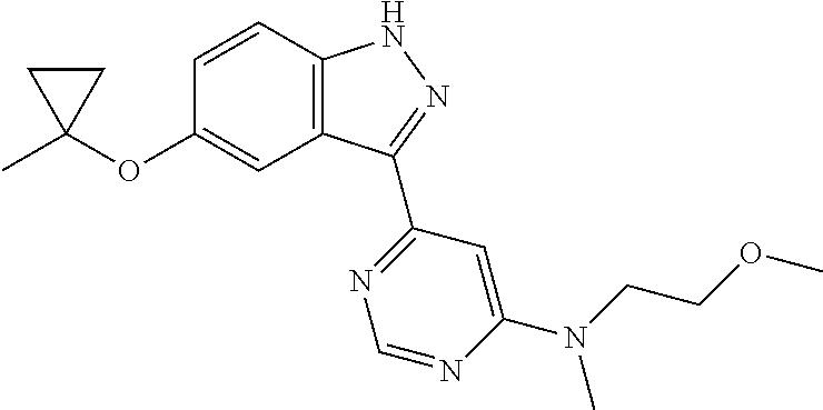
C1C(C)(OC2=CC3=C(C=C2)NN=C3C2=NC=NC(N(CCOC)C)=C2)C1
